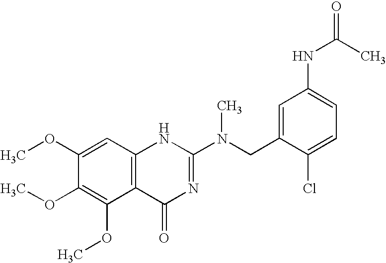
C1(OC)=CC2=C(C(OC)=C1OC)C(=O)N=C(N(CC1=CC(NC(=O)C)=CC=C1Cl)C)N2
